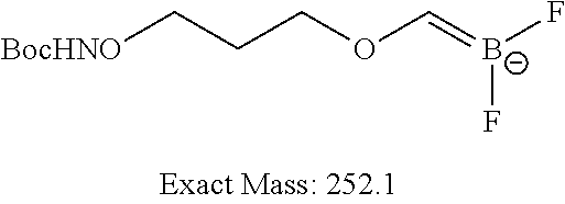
[BocHNO]CCCOC=[B-](F)F
